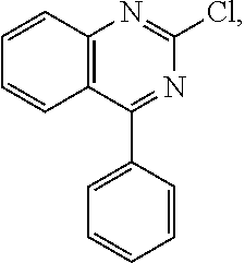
C1(C2=CC=CC=C2)=NC(Cl)=NC2=C1C=CC=C2
